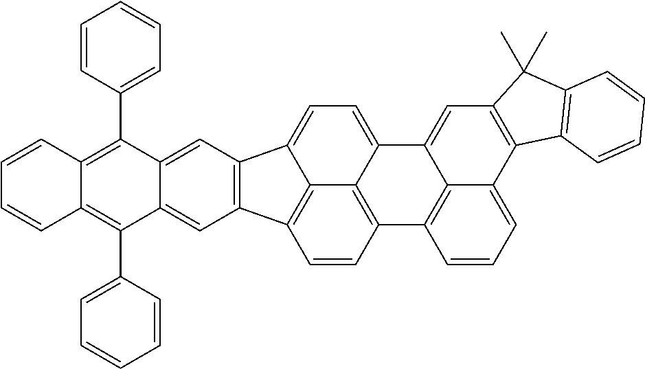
C1=C2C(=CC3=C1C1=CC=C4C5=C(C=CC3=C51)C1=C3C4=CC4=C(C3=CC=C1)C1=C(C4(C)C)C=CC=C1)C(C1=CC=CC=C1)=C1C(=C2C2=CC=CC=C2)C=CC=C1
